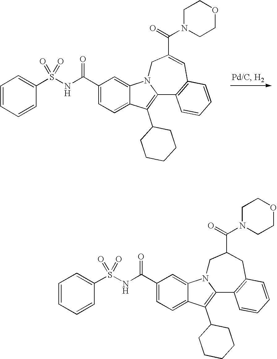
C1(C(=O)NS(=O)(C2=CC=CC=C2)=O)=CC=C2C(=C1)N1C(=C2C2CCCCC2)C2=C(CC(C(=O)N3CCOCC3)C1)C=CC=C2.C1(C(=O)NS(=O)(C2=CC=CC=C2)=O)=CC=C2C(=C1)N1C(=C2C2CCCCC2)C2=C(C=C(C(=O)N3CCOCC3)C1)C=CC=C2
